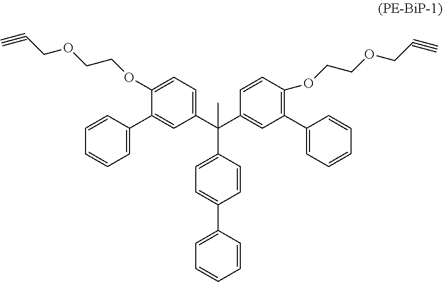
C1(C(C2=CC(C3=CC=CC=C3)=C(OCCOCC#C)C=C2)(C2=CC=C(C3=CC=CC=C3)C=C2)C)=CC=C(OCCOCC#C)C(C2=CC=CC=C2)=C1
